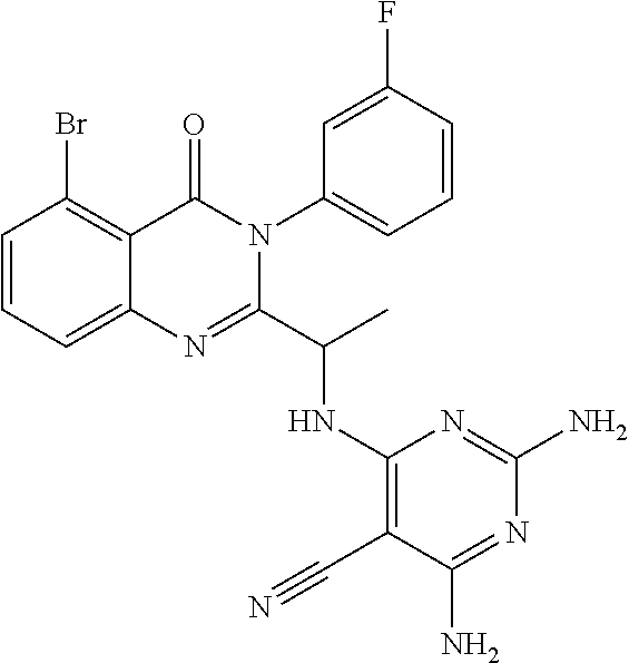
C1=CC=C2C(=C1Br)C(=O)N(C1=CC=CC(F)=C1)C(C(C)NC1=C(C#N)C(N)=NC(N)=N1)=N2
